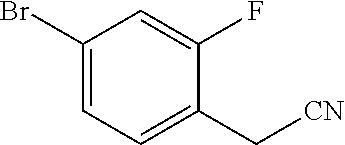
C1(Br)=CC=C(C[CN])C(F)=C1
